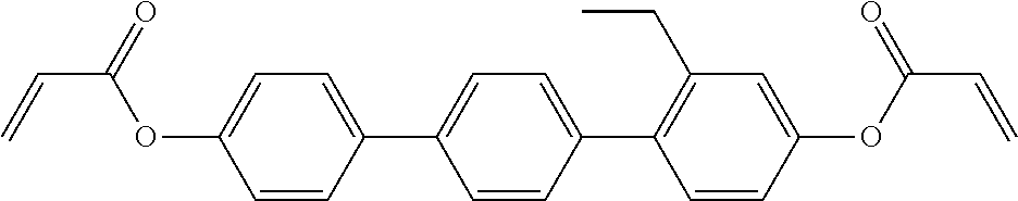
C1=CC(C2=CC=C(C3=C(CC)C=C(OC(C=C)=O)C=C3)C=C2)=CC=C1OC(=O)C=C
